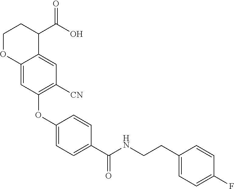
C1(OC2=C([CN])C=C3C(=C2)OCCC3C(O)=O)=CC=C(C(NCCC2=CC=C(F)C=C2)=O)C=C1
